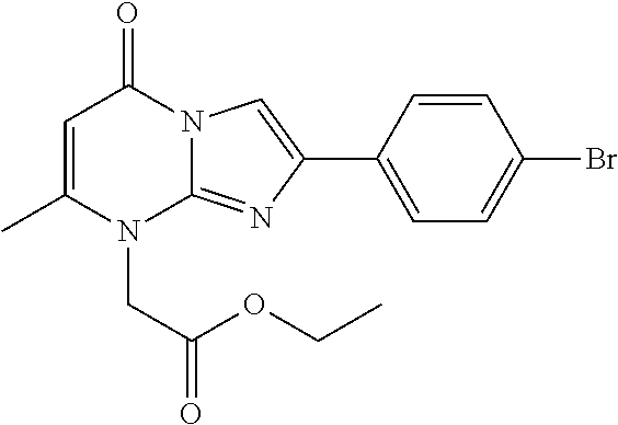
C1=C(C)N(CC(OCC)=O)C2=NC(C3=CC=C(Br)C=C3)=CN2C1=O
